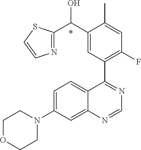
C1=C(N2CCOCC2)C=C2C(=C1)C(C1=C(F)C=C(C)C(C(C3=NC=CS3)O)=C1)=NC=N2.*
